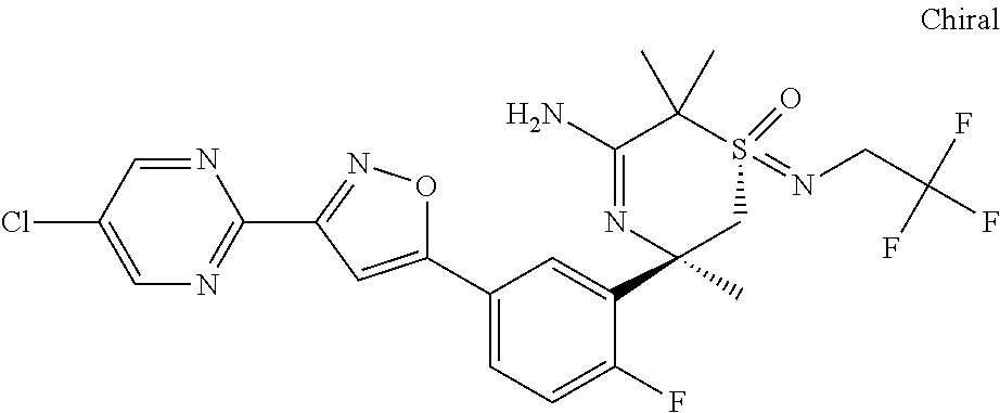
C1=C(Cl)C=NC(C2=NOC(C3=CC=C(F)C(C4(C)CS(=NCC(F)(F)F)(=O)C(C)(C)C(N)=N4)=C3)=C2)=N1
